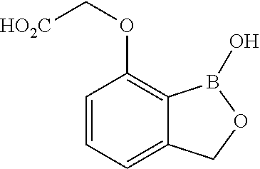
C1=CC=C2C(=C1OC[HO2C])B(O)OC2
